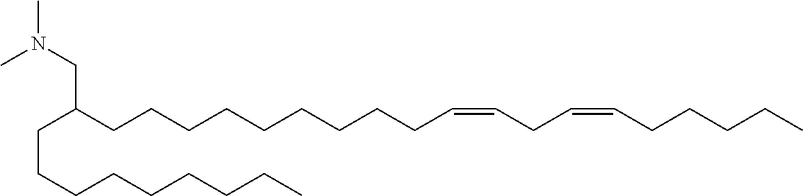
C(CCCCCCCC)C(CCCCCCCCCC=CCC=CCCCCC)CN(C)C
